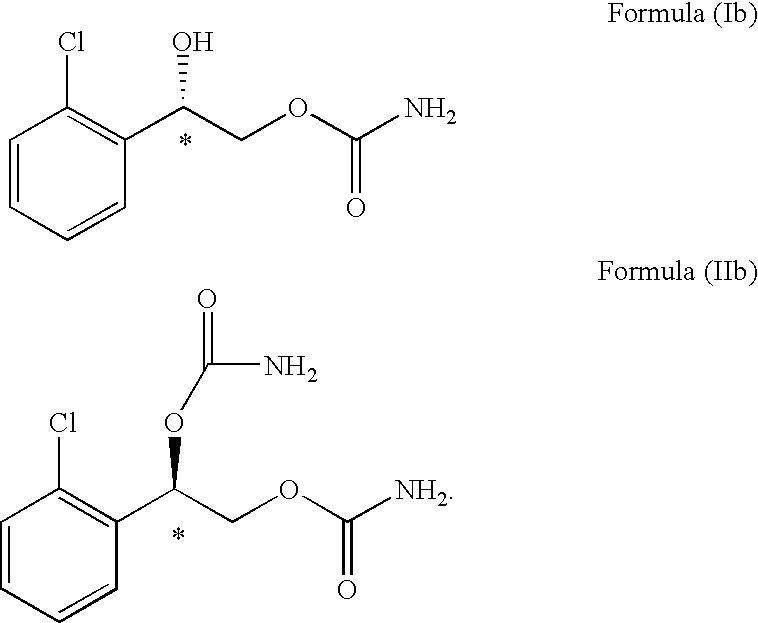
C1=CC(C(COC([NH2])=O)OC(N)=O)=C(Cl)C=C1.C1=CC(C(COC(N)=O)O)=C(Cl)C=C1
